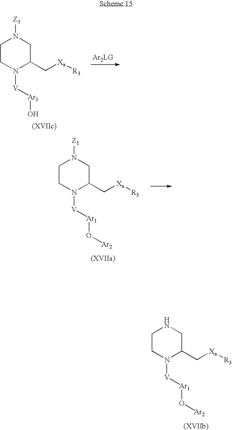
C1CN([V][Ar1]O[Ar2])C(C[Xa][R3])CN1.C1CN([V][Ar1]O[Ar2])C(C[Xa][R3])CN1[Z1].C1CN([V][Ar1]O)C(C[Xa][R3])CN1[Z1].[Ar2LG]
